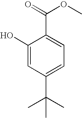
C1(O)=CC(C(C)(C)C)=CC=C1C(=O)OC
